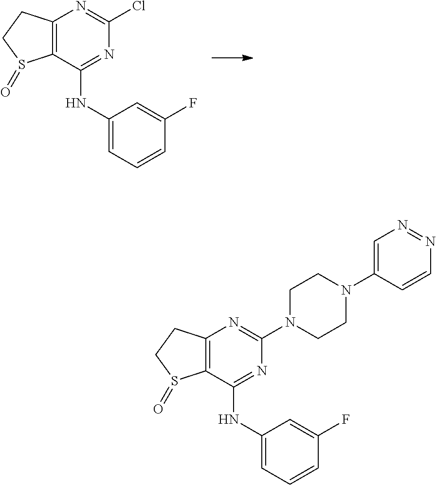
C12=C(C(NC3=CC=CC(F)=C3)=NC(Cl)=N1)S(=O)CC2.C12=C(C(NC3=CC=CC(F)=C3)=NC(N3CCN(C4=CN=NC=C4)CC3)=N1)S(=O)CC2
